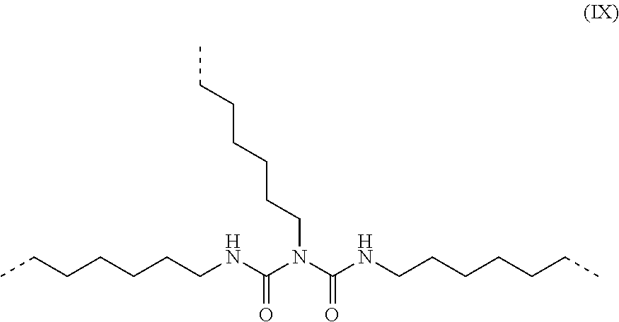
CCCCCCCNC(N(C(NCCCCCCC)=O)CCCCCCC)=O
